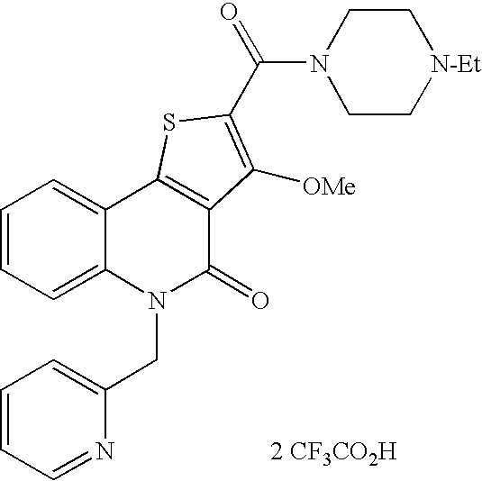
[2 CF3CO2H].C(=O)(C1=C([OMe])C2=C(C3=CC=CC=C3N(CC3=CC=CC=N3)C2=O)S1)N1CC[N-Et]CC1
